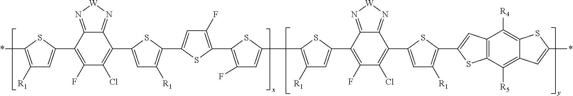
C1([R1])=C(*)SC(C2=C(F)C(Cl)=C(C3=CC([R1])=C(C4=CC(F)=C(C5=C(F)C=C(C6=C([R1])C=C(C7=C(F)C(Cl)=C(C8=CC([R1])=C(C9=CC%10=C(C([R5])=C%11C(=C%10[R4])SC(*)=C%11)S9)S8)C8=N[W]N=C78)S6)S5)S4)S3)C3=N[W]N=C23)=C1
